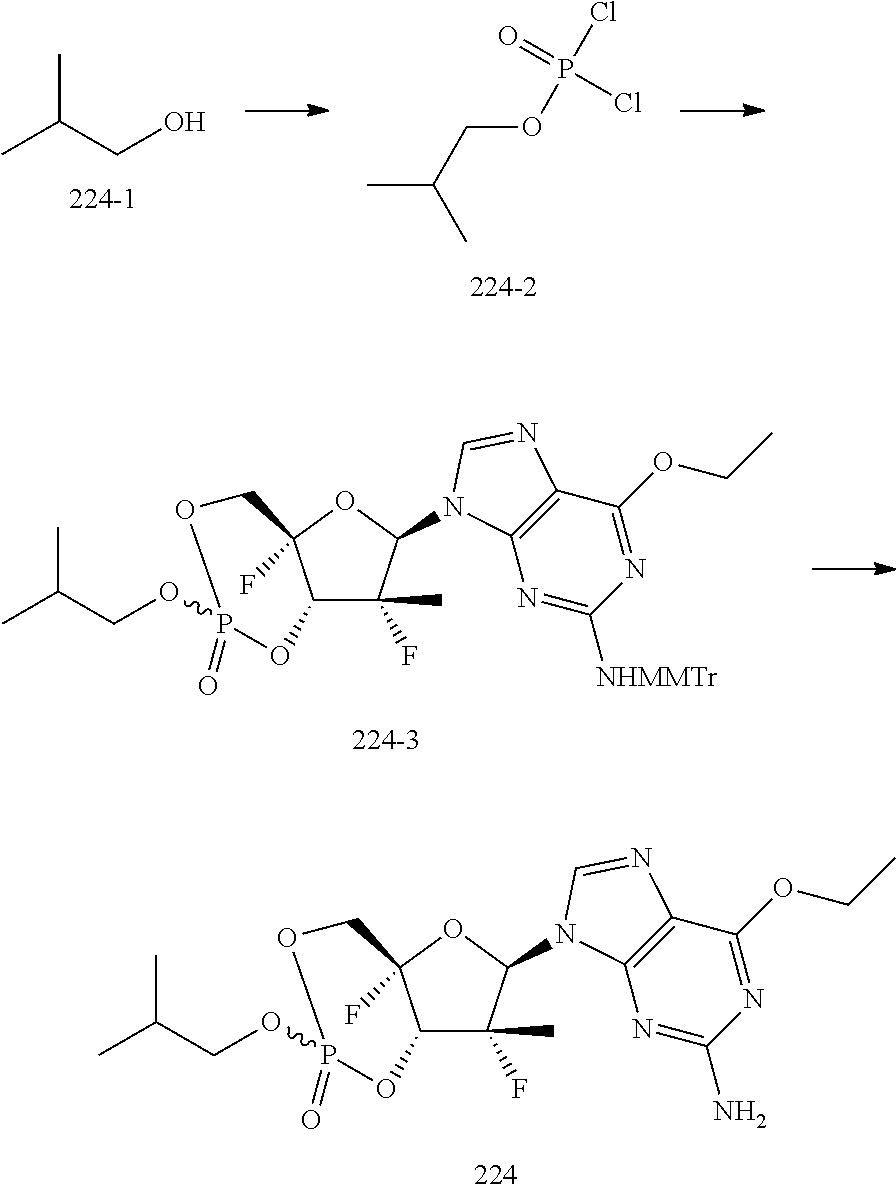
C12C(F)(C)C(N3C4=C(C(OCC)=NC(N)=N4)N=C3)OC1(F)COP(=O)(OCC(C)C)O2.C12C(F)(C)C(N3C4=C(C(OCC)=NC([NHMMTr])=N4)N=C3)OC1(F)COP(=O)(OCC(C)C)O2.C(CO)(C)C.C(OP(Cl)(=O)Cl)C(C)C
